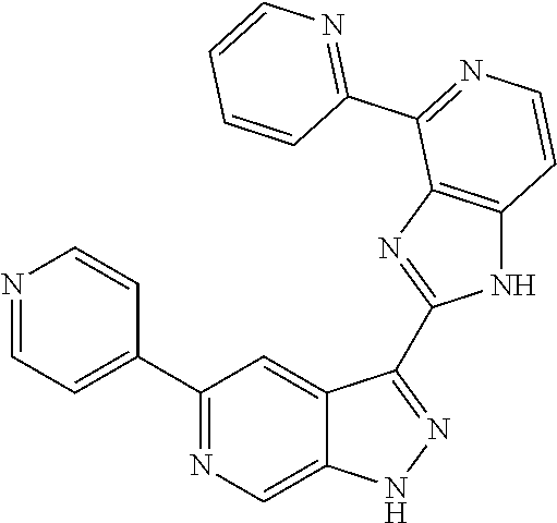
C1(C2=NC=C3C(=C2)C(C2=NC4=C(N2)C=CN=C4C2=NC=CC=C2)=NN3)=CC=NC=C1
